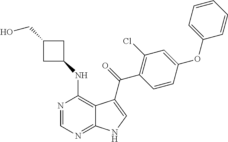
N(C1=C2C(=NC=N1)NC=C2C(=O)C1=C(Cl)C=C(OC2=CC=CC=C2)C=C1)C1CC(CO)C1
